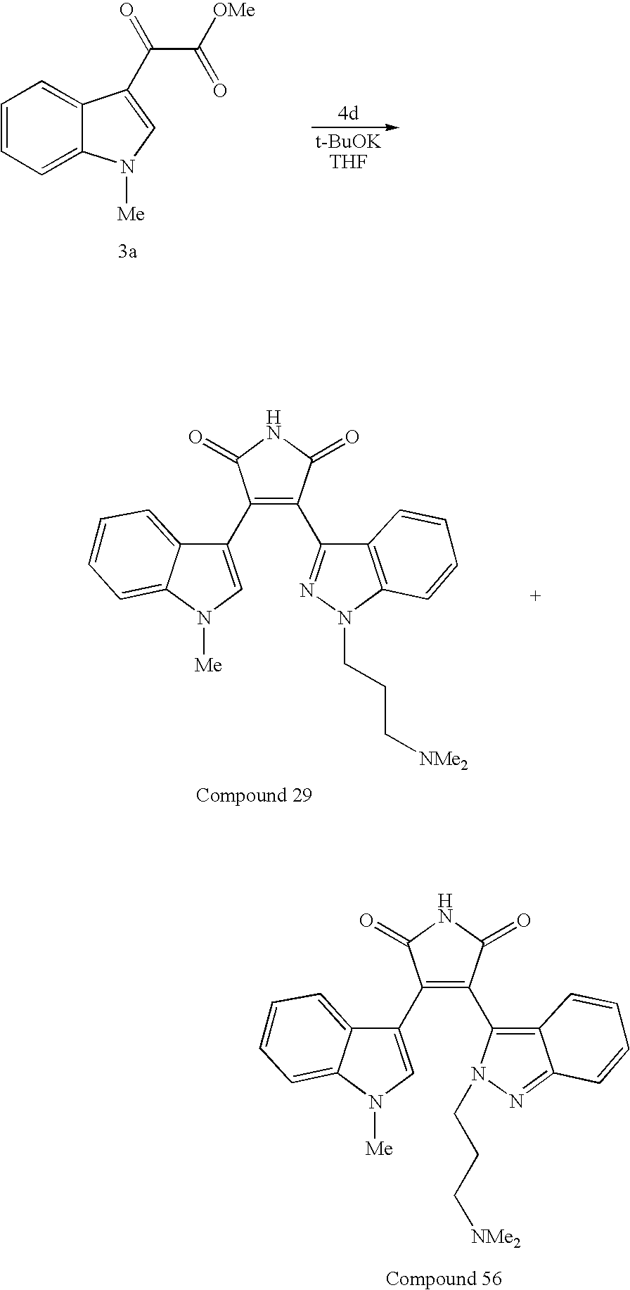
C1=CC=C2C(=C1)C(C(=O)C([OMe])=O)=CN2[Me].C12=C(N(CCC[NMe2])N=C1C1=C(C3=CN([Me])C4=CC=CC=C34)C(=O)NC1=O)C=CC=C2.C12=C(C3=C(C4=CN([Me])C5=CC=CC=C45)C(=O)NC3=O)N(CCC[NMe2])N=C1C=CC=C2
